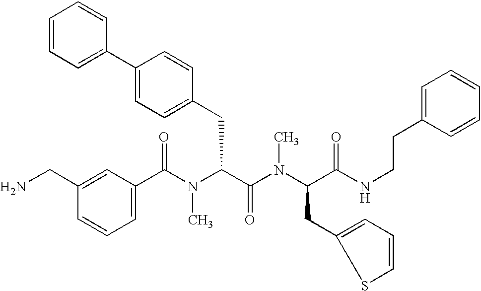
C1(C(N(C(C(N(C(C(NCCC2=CC=CC=C2)=O)CC2=CC=CS2)C)=O)CC2=CC=C(C3=CC=CC=C3)C=C2)C)=O)=CC=CC(CN)=C1
